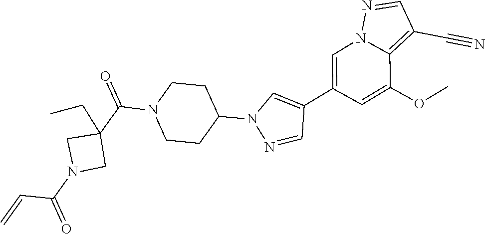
C1=C(C2=CN(C3CCN(C(C4(CC)CN(C(=O)C=C)C4)=O)CC3)N=C2)C=C(OC)C2=C(C#N)C=NN12
